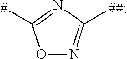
O1N=C([##])N=C1[#]
